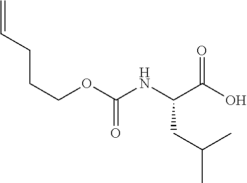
C=CCCCOC(NC(C(O)=O)CC(C)C)=O
